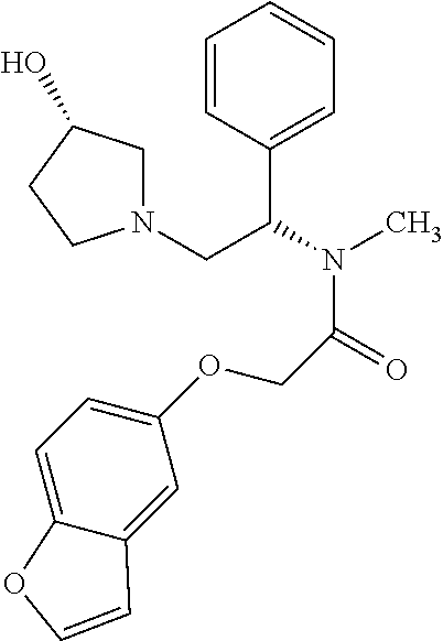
C1=CC(C(N(C)C(=O)COC2=CC=C3C(=C2)C=CO3)CN2CC(O)CC2)=CC=C1
